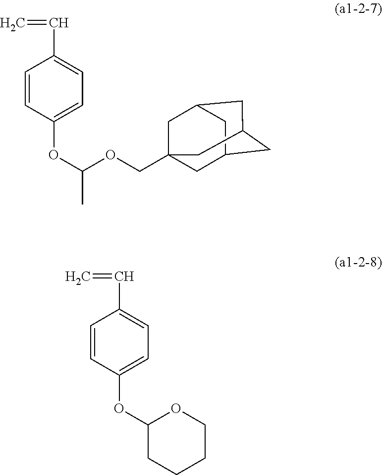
C1=CC(OC(OCC23CC4CC(CC(C2)C4)C3)C)=CC=C1C=C.C1=CC(OC2CCCCO2)=CC=C1C=C
